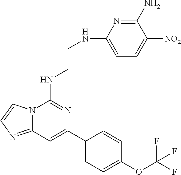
C12=NC=CN1C(NCCNC1=CC=C([NO2])C(N)=N1)=NC(C1=CC=C(OC(F)(F)F)C=C1)=C2
